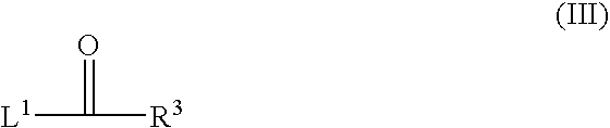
[L1]C(=O)[R3]
